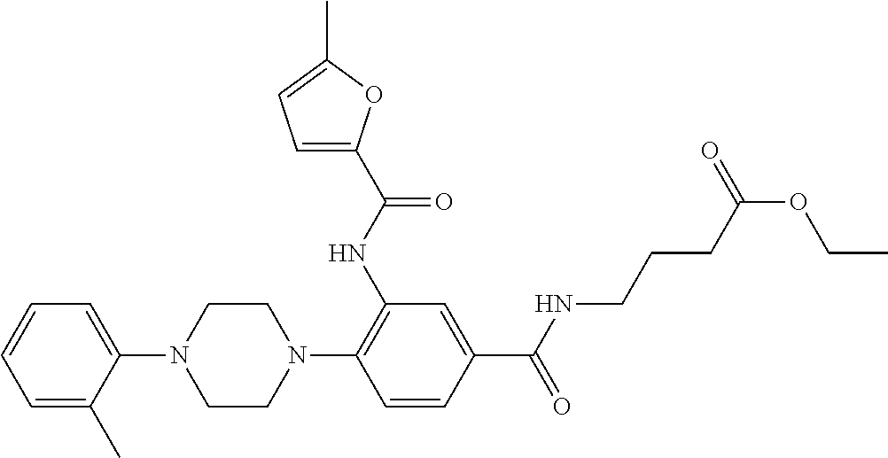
C1=C(C)C(N2CCN(C3=C(NC(=O)C4=CC=C(C)O4)C=C(C(NCCCC(OCC)=O)=O)C=C3)CC2)=CC=C1
